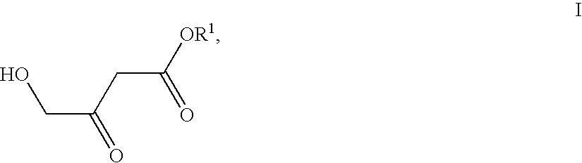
OCC(=O)CC([OR1])=O
